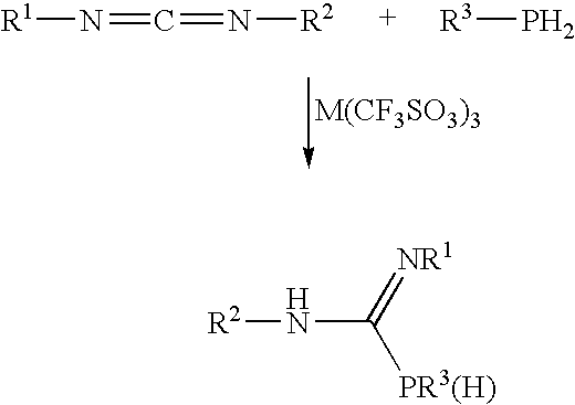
C(=N[R2])=N[R1].[R3]P.N(C(=[NR1])[PR3(H)])[R2]
